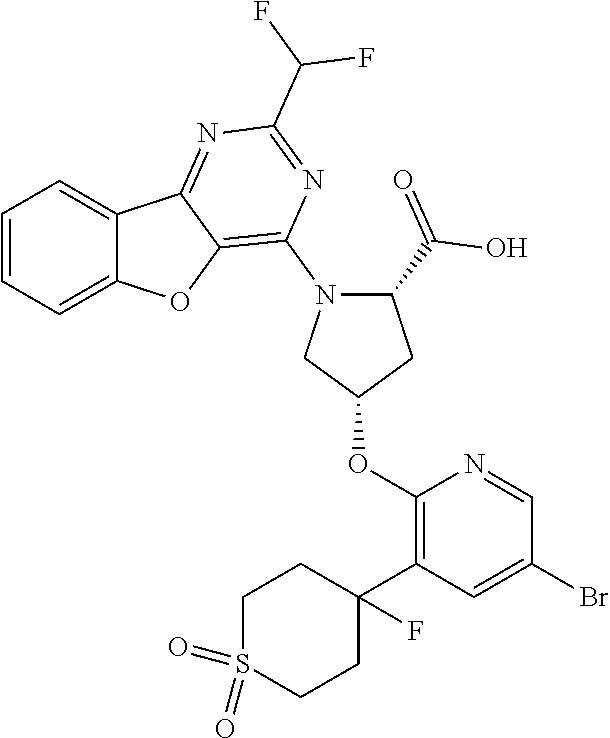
C1=CC=C2C(=C1)C1=NC(C(F)F)=NC(N3CC(OC4=C(C5(F)CCS(=O)(=O)CC5)C=C(Br)C=N4)CC3C(O)=O)=C1O2
